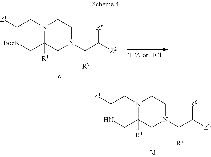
C1([Z1])[BocN]CC2([R1])N(C1)CCN(C(C([Z2])[R6])[R7])C2.C1([Z1])NCC2([R1])N(C1)CCN(C(C([Z2])[R6])[R7])C2
